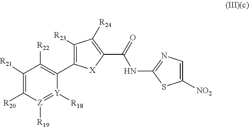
C1([R23])=C(C2=C([R22])C([R21])=C([R20])[Z]([R19])=[Y]2[R18])[X]C(C(=O)NC2=NC=C([NO2])S2)=C1[R24]
